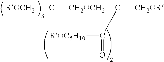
[ROCH2]C[CH2OCH2]C([CH2OR])C([ROC5H10])=O
